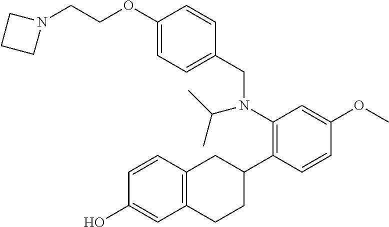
N1(CCOC2=CC=C(CN(C3=C(C4CC5=C(CC4)C=C(O)C=C5)C=CC(OC)=C3)C(C)C)C=C2)CCC1
